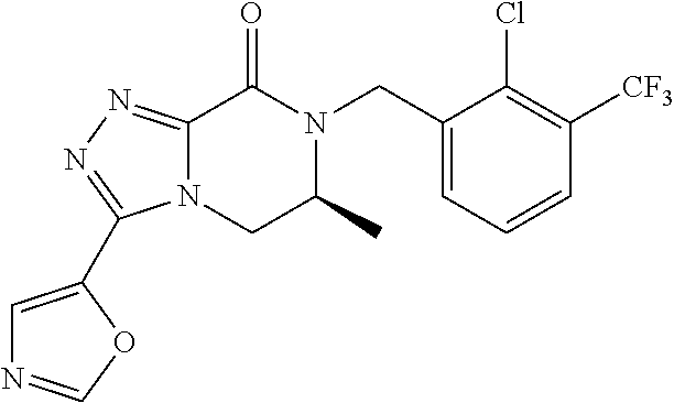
C12=NN=C(C3=CN=CO3)N1CC(C)N(CC1=CC=CC([CF3])=C1Cl)C2=O
